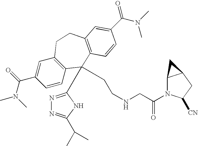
CN(C(C1=CC2=C(C=C1)C(C1=NN=C(C(C)C)N1)(CCNCC(N1C3C(CC1[CN])C3)=O)C1=C(CC2)C=C(C(N(C)C)=O)C=C1)=O)C
